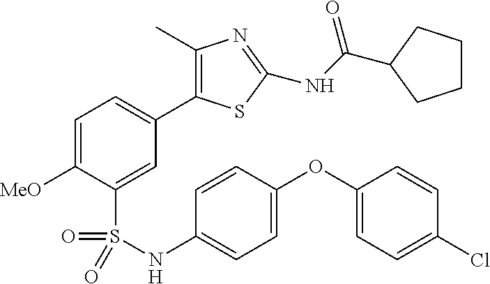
C1=C([MeO])C(S(NC2=CC=C(OC3=CC=C(Cl)C=C3)C=C2)(=O)=O)=CC(C2=C(C)N=C(NC(=O)C3CCCC3)S2)=C1
